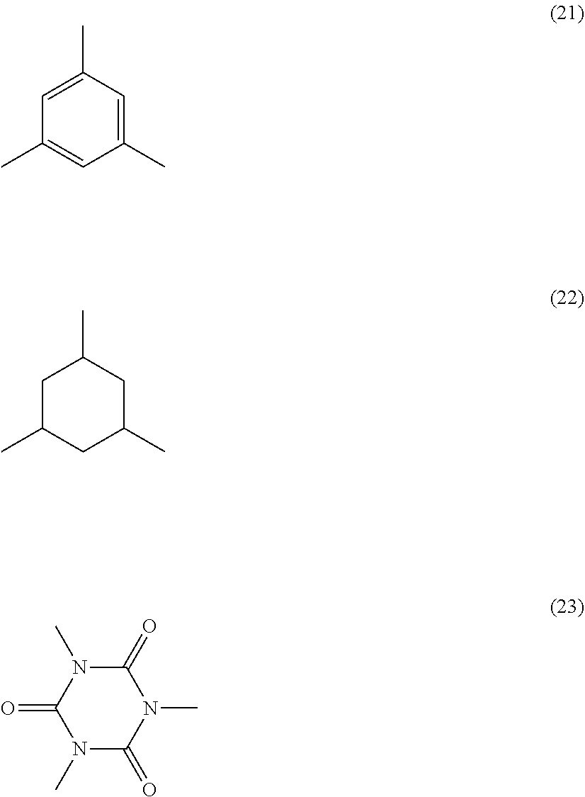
C1=C(C)C=C(C)C=C1C.C1C(C)CC(C)CC1C.C1(=O)N(C)C(=O)N(C)C(=O)N1C
